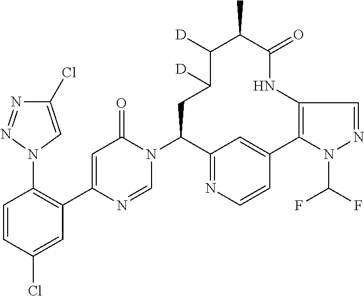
C1(N2C=NC(C3=C(N4C=C(Cl)N=N4)C=CC(Cl)=C3)=CC2=O)C2=NC=CC(=C2)C2=C(NC(=O)C(C)C([D])C([D])C1)C=NN2C(F)F
